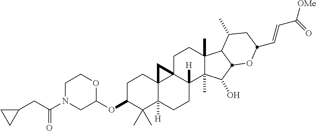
C(C(N1CC(OC2C(C)(C)C3([H])C4(CC2)C2(CCC5(C)C(C)(C(O)C6C5C(C)CC(C=CC([OMe])=O)O6)C2([H])CC3)C4)OCC1)=O)C1CC1
